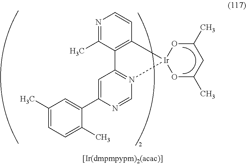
N1=C(C)C2=C(C=C1)[Ir]1(N3=C2C=C(C2=CC(C)=CC=C2C)N=C3)OC(C)CC(C)O1
